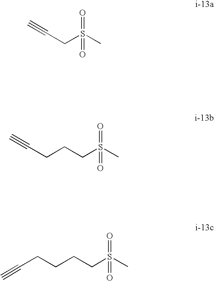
C#CCS(C)(=O)=O.C#CCCCS(C)(=O)=O.C#CCCCCS(C)(=O)=O
